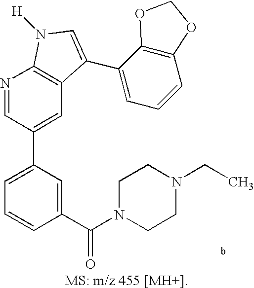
C1=C(C2=CC3=C(N=C2)N([H])C=C3C2=CC=CC3=C2OCO3)C=C(C(N2CCN(CC)CC2)=O)C=C1
